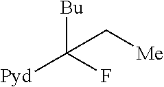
[Bu]C(F)([Pyd])C[Me]
